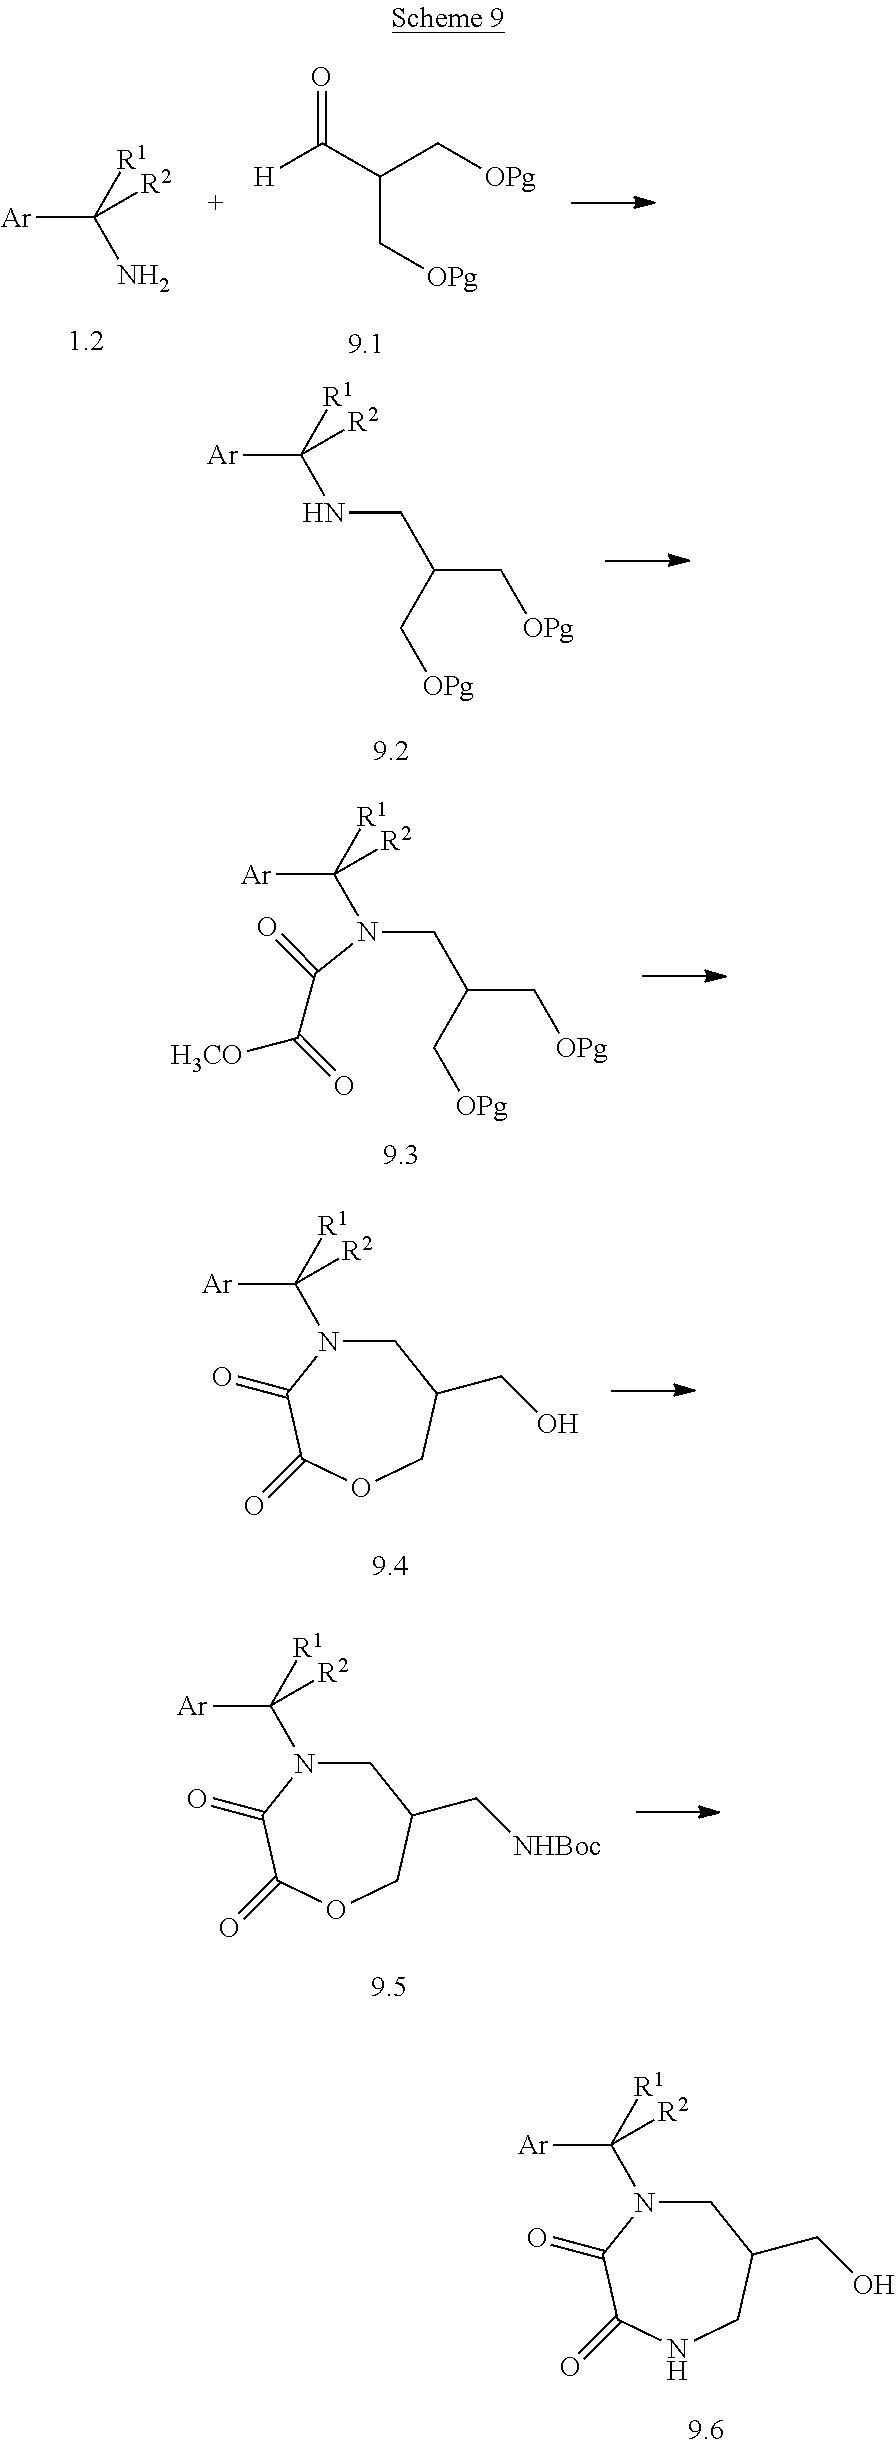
C([R1])([Ar])([R2])N1CC(CO)CNC(=O)C1=O.[Ar]C([R1])(NCC(C[OPg])C[OPg])[R2].C([R1])([Ar])([R2])N(C(C([H3CO])=O)=O)CC(C[OPg])C[OPg].C([R1])([Ar])([R2])N1CC(CO)COC(=O)C1=O.C([R1])([Ar])([R2])N1CC(C[NHBoc])COC(=O)C1=O.[Ar]C([R1])(N)[R2].O=C(C(C[OPg])C[OPg])[H]
